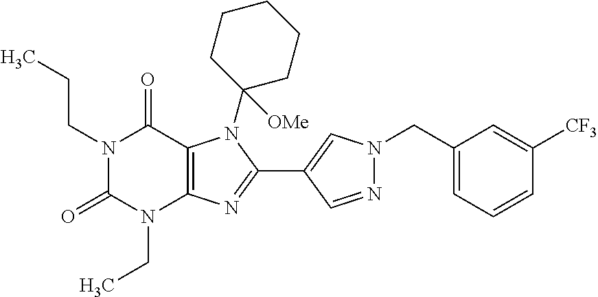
N1(CCC)C(=O)N(CC)C2=C(C1=O)N(C1([OMe])CCCCC1)C(C1=CN(CC3=CC=CC([CF3])=C3)N=C1)=N2
